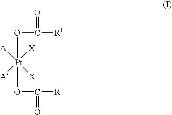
O([Pt](OC([R])=O)([A])([A])([X])[X])C([R1])=O
